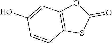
C1=CC2=C(C=C1O)OC(=O)S2
